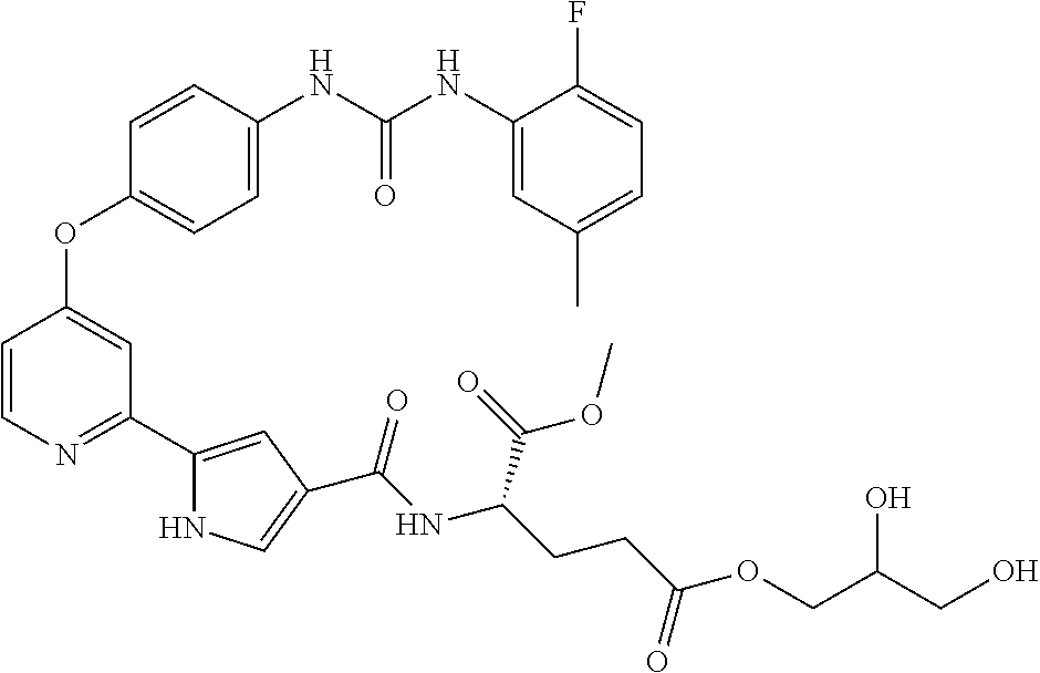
C1=C(NC(NC2=CC(C)=CC=C2F)=O)C=CC(OC2=CC(C3=CC(C(NC(CCC(OCC(CO)O)=O)C(=O)OC)=O)=CN3)=NC=C2)=C1
